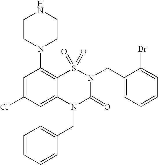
C1=C(Cl)C=C2C(=C1N1CCNCC1)S(=O)(=O)N(CC1=CC=CC=C1Br)C(=O)N2CC1=CC=CC=C1
